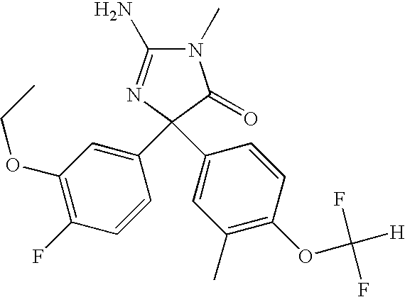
N1(C)C(N)=NC(C2=CC(OCC)=C(F)C=C2)(C2=CC(C)=C(OC(F)(F)[H])C=C2)C1=O
